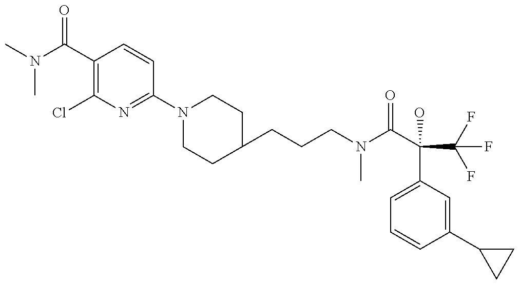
CN(C(C1=C(Cl)N=C(N2CCC(CCCN(C(C(C(F)(F)F)(C3=CC=CC(C4CC4)=C3)O)=O)C)CC2)C=C1)=O)C
